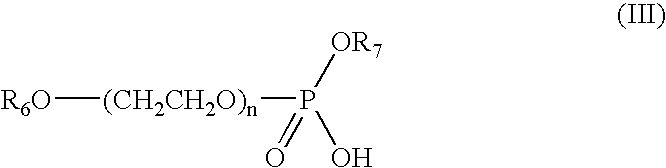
[R6O][(CH2CH2O)n]P(O)([OR7])=O
